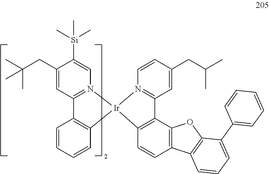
C1(CC(C)(C)C)=CC2=N(C=C1[Si](C)(C)C)[Ir]1(C3=C2C=CC=C3)N2=C(C=C(CC(C)C)C=C2)C2=C1C=CC1=C2OC2=C1C=CC=C2C1=CC=CC=C1
